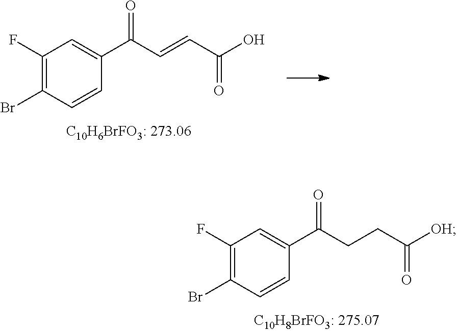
C1(F)=C(Br)C=CC(C(CCC([OH])=O)=O)=C1.C1(F)=C(Br)C=CC(C(C=CC(O)=O)=O)=C1
